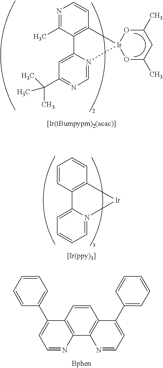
N1=C(C)C2=C(C=C1)[Ir]1(N3=CN=C(C(C)(C)C)C=C23)OC(C)CC(C)O1.C1=CC2=C(C=C1)[Ir]N1=CC=CC=C21.C1=CC2=C(C3=C1C(C1=CC=CC=C1)=CC=N3)N=CC=C2C1=CC=CC=C1
